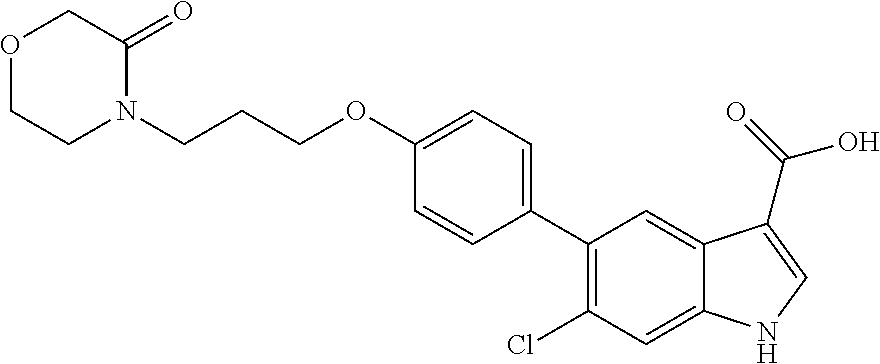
C1(C2=CC=C(OCCCN3CCOCC3=O)C=C2)=C(Cl)C=C2C(=C1)C(C(=O)O)=CN2
